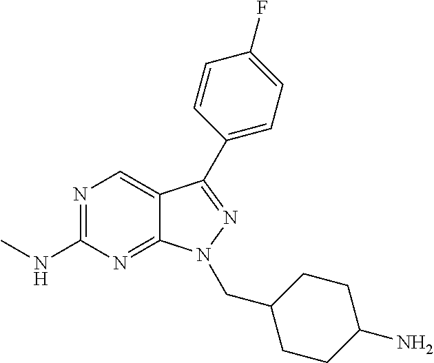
N1=C(NC)N=C2C(=C1)C(C1=CC=C(F)C=C1)=NN2CC1CCC(N)CC1
